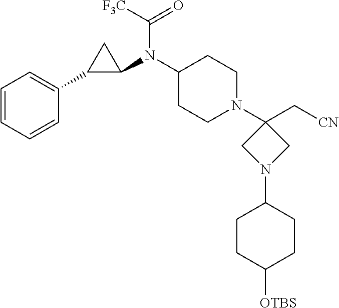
C1(N(C2C(C3=CC=CC=C3)C2)C([F3C])=O)CCN(C2(C[CN])CN(C3CCC([OTBS])CC3)C2)CC1
